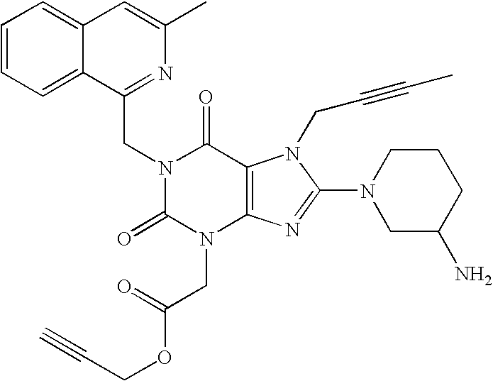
C12=CC=CC=C1C(CN1C(=O)N(CC(OCC#C)=O)C3=C(C1=O)N(CC#CC)C(N1CC(N)CCC1)=N3)=NC(C)=C2
